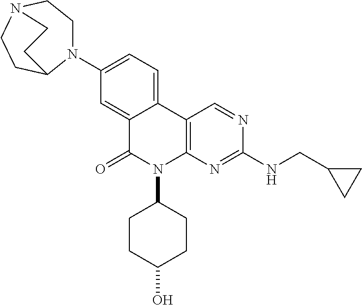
N1(C2=CC=C3C(=C2)C(=O)N(C2CCC(O)CC2)C2=C3C=NC(NCC3CC3)=N2)CCN2CCC1CC2
